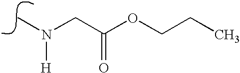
N(C)(CC(OCCC)=O)[H]
